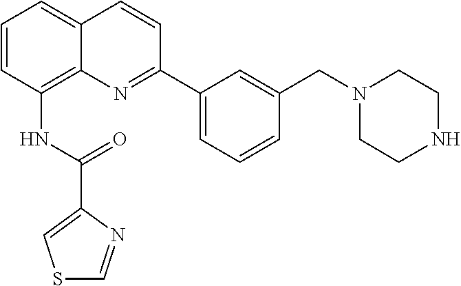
C1=CC(NC(C2=CSC=N2)=O)=C2C(=C1)C=CC(C1=CC=CC(CN3CCNCC3)=C1)=N2
